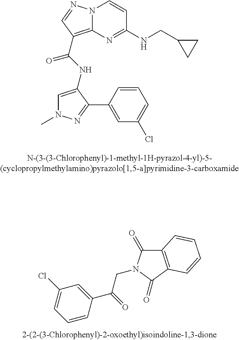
C1=C(C(CN2C(=O)C3=C(C2=O)C=CC=C3)=O)C=CC=C1Cl.N12C(=C(C(NC3=CN(C)N=C3C3=CC(Cl)=CC=C3)=O)C=N1)N=C(NCC1CC1)C=C2
